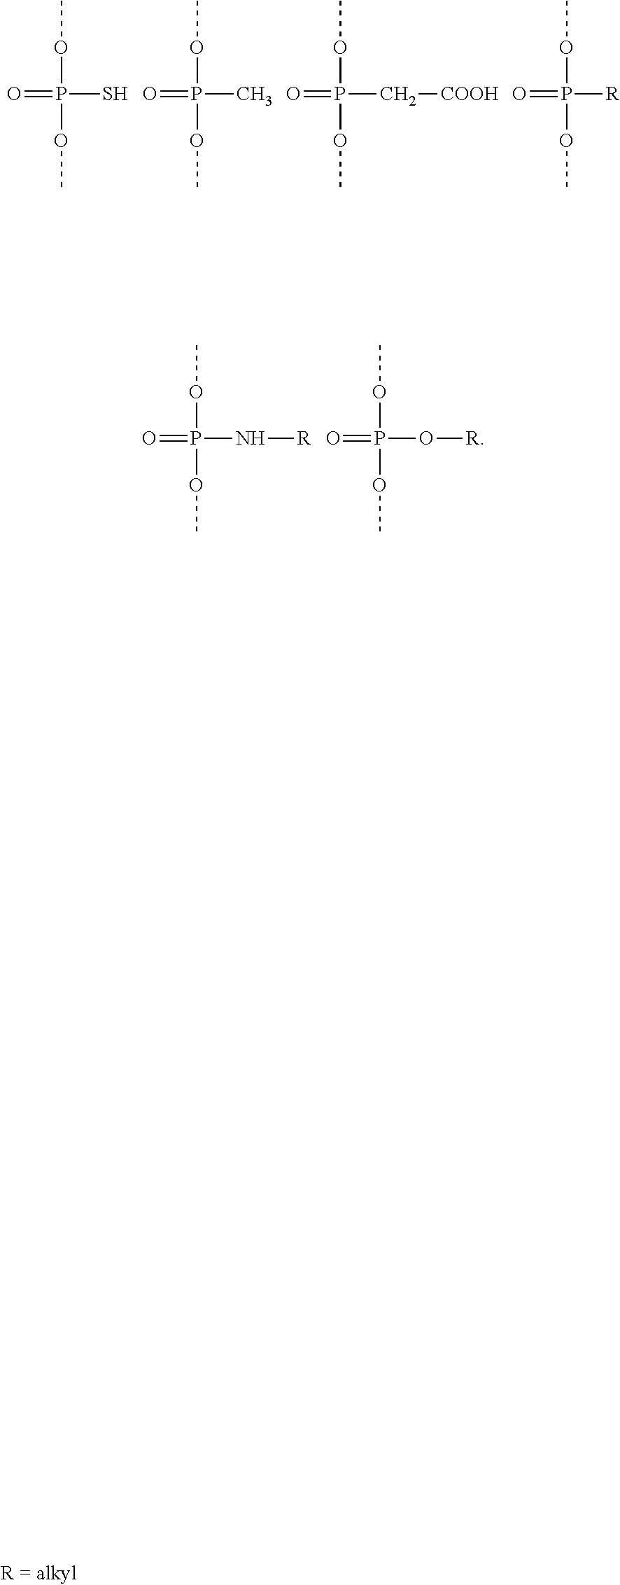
COP(=O)(S)OC.COP(=O)(C)OC.COP(=O)(C[COOH])OC.COP(=O)([R])OC.COP(=O)(N[R])OC.COP(=O)(O[R])OC
